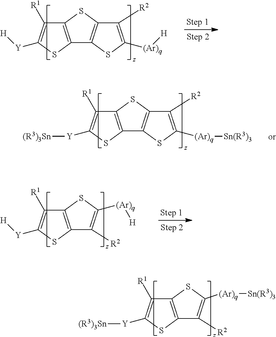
C12=C(SC([Y][(R3)3Sn])=C1[R1])C([R2])=C([(Ar)q][Sn(R3)3])S2.C12=C(SC([Y][H])=C1[R1])C1=C(S2)C([R2])=C([(Ar)q][H])S1.C12=C(SC([Y][(R3)3Sn])=C1[R1])C1=C(S2)C([R2])=C([(Ar)q][Sn(R3)3])S1.C12=C(SC([Y][H])=C1[R1])C([R2])=C([(Ar)q][H])S2
